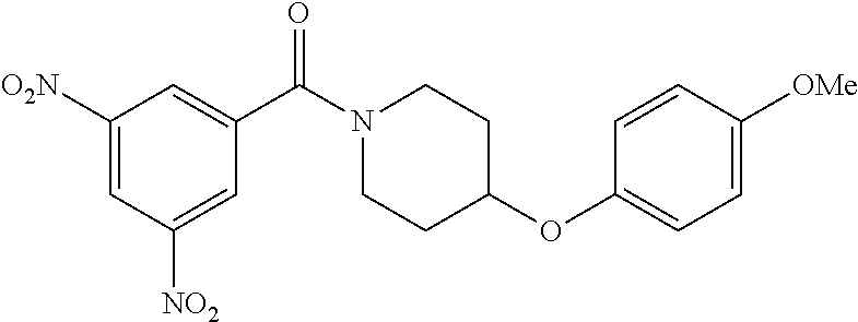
C1(C(N2CCC(OC3=CC=C([OMe])C=C3)CC2)=O)=CC([O2N])=CC([NO2])=C1
